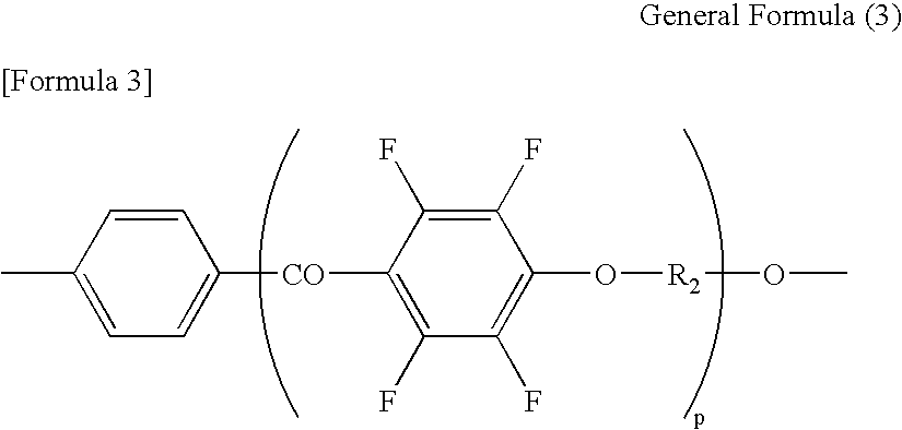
C1(F)=C(F)C([CO]C2=CC=C(C)C=C2)=C(F)C(F)=C1O[R2]OC
